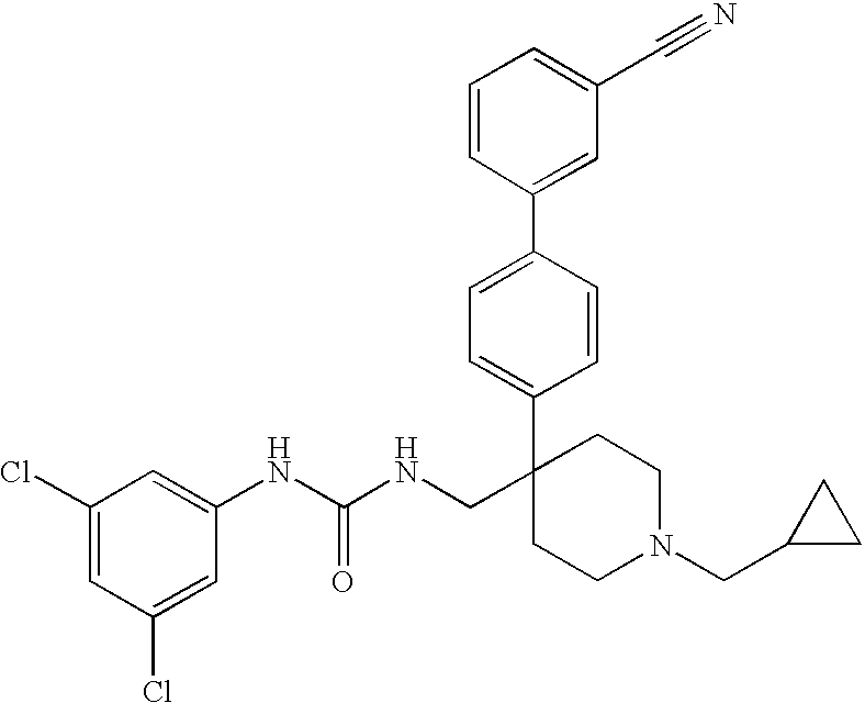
C1(C2=CC=C(C3(CNC(NC4=CC(Cl)=CC(Cl)=C4)=O)CCN(CC4CC4)CC3)C=C2)=CC(C#N)=CC=C1
